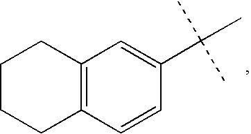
C1CCC2=C(C1)C=C(C(C)(C)C)C=C2
